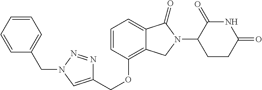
C1=CC(OCC2=CN(CC3=CC=CC=C3)N=N2)=C2C(=C1)C(=O)N(C1CCC(=O)NC1=O)C2
